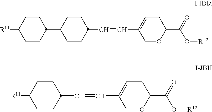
C1OC(C(=O)O[R12])CC=C1C=CC1CCC(C2CCC([R11])CC2)CC1.C1OC(C(=O)O[R12])CC=C1C=CC1CCC([R11])CC1
